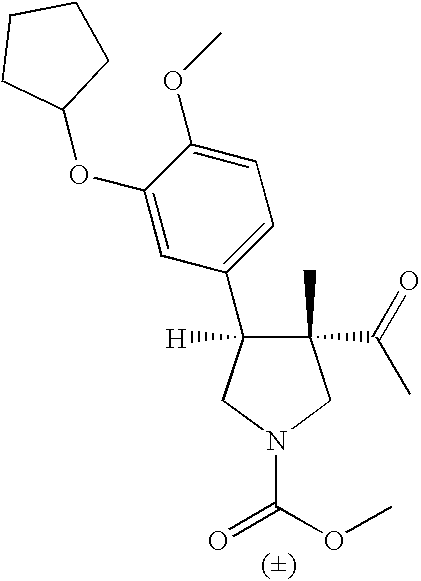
C1(C)(C(C)=O)C(C2=CC=C(OC)C(OC3CCCC3)=C2)([H])CN(C(=O)OC)C1
